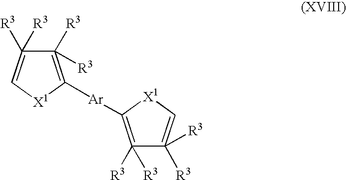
C1([R3])([R3])=C([Ar]C2=C([R3])([R3])C([R3])([R3])=C[X1]2)[X1]C=C1([R3])[R3]
